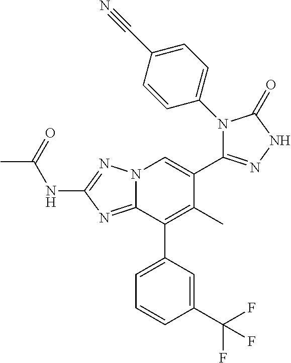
CC(NC1=NN2C(=N1)C(C1=CC=CC(C(F)(F)F)=C1)=C(C)C(C1=NNC(=O)N1C1=CC=C(C#N)C=C1)=C2)=O
